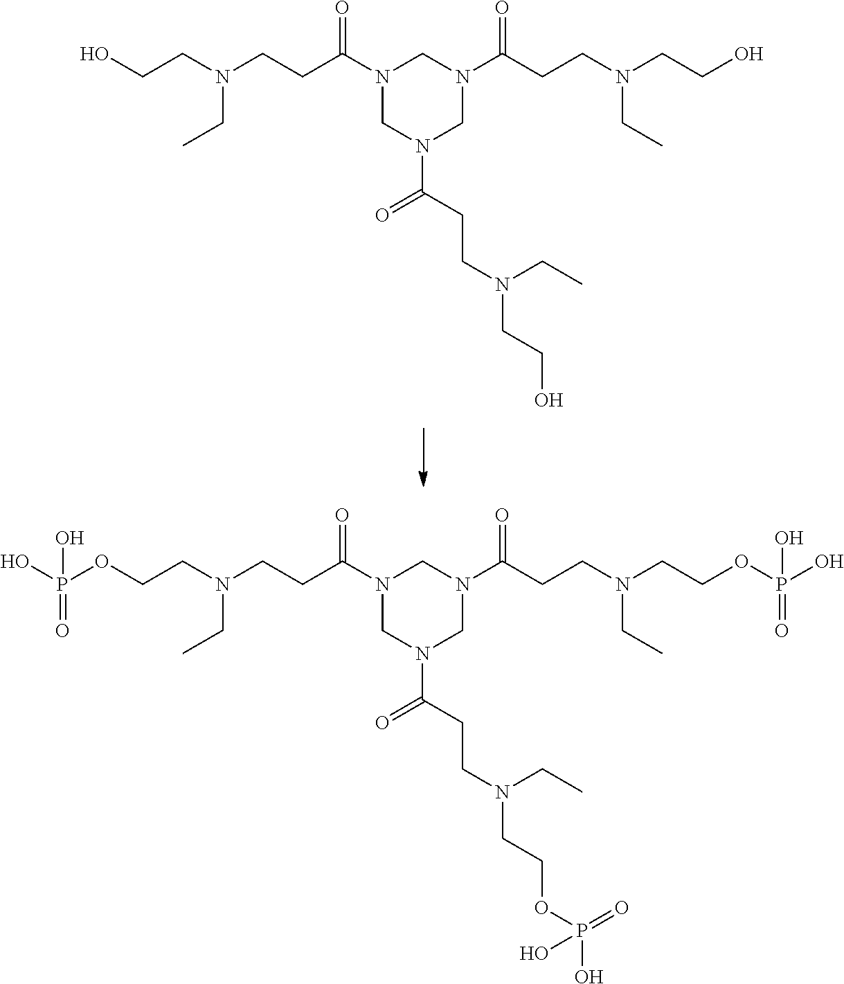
N1(C(=O)CCN(CC)CCO)CN(C(=O)CCN(CC)CCO)CN(C(=O)CCN(CC)CCO)C1.N1(C(=O)CCN(CCOP(O)(=O)O)CC)CN(C(=O)CCN(CC)CCOP(=O)(O)O)CN(C(=O)CCN(CC)CCOP(O)(=O)O)C1
